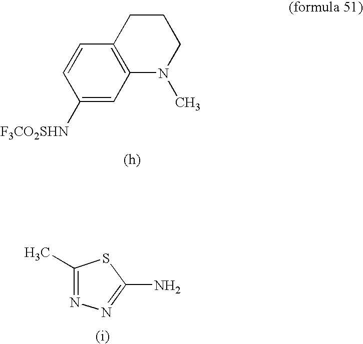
C12=C(C=C([F3CO2SHN])C=C1)N(C)CCC2.C1(C)=NN=C(N)S1
